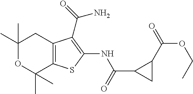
C1(C)(C)OC(C)(C)C2=C(C1)C(C(N)=O)=C(NC(=O)C1CC1C(=O)OCC)S2
